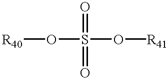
O(S(O[R41])(=O)=O)[R40]
